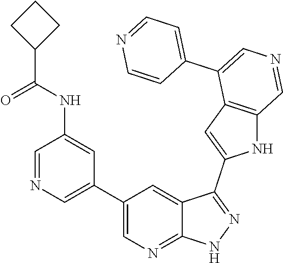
C1(C2=CN=CC(NC(=O)C3CCC3)=C2)=CN=C2C(=C1)C(C1=CC3=C(N1)C=NC=C3C1=CC=NC=C1)=NN2
